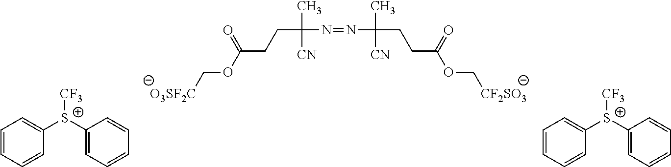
[O3SF2C]COC(CCC(N=NC(C)(CCC(OC[CF2SO3])=O)[CN])(C)[CN])=O.C1=CC=CC([S+](C2=CC=CC=C2)[CF3])=C1.C1=CC=CC([S+](C2=CC=CC=C2)[CF3])=C1
